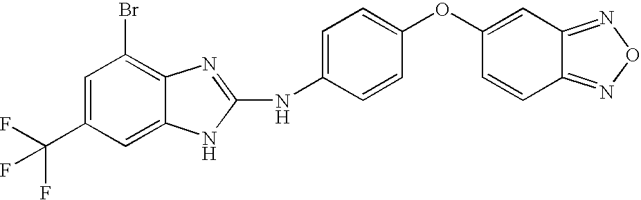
C1=C(C(F)(F)F)C=C2C(=C1Br)N=C(NC1=CC=C(OC3=CC4=NON=C4C=C3)C=C1)N2
